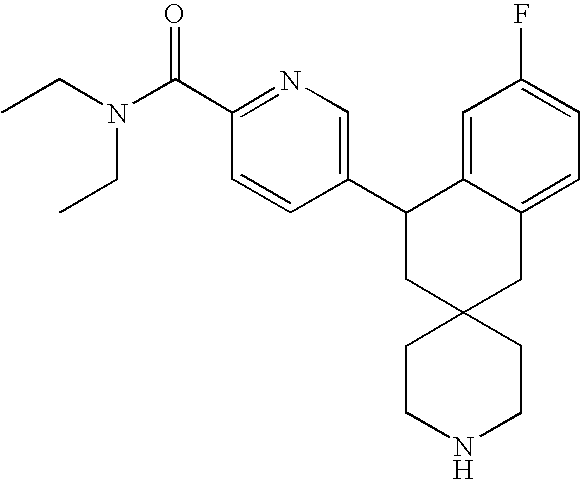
CCN(C(C1=NC=C(C2CC3(CC4=CC=C(F)C=C24)CCNCC3)C=C1)=O)CC
